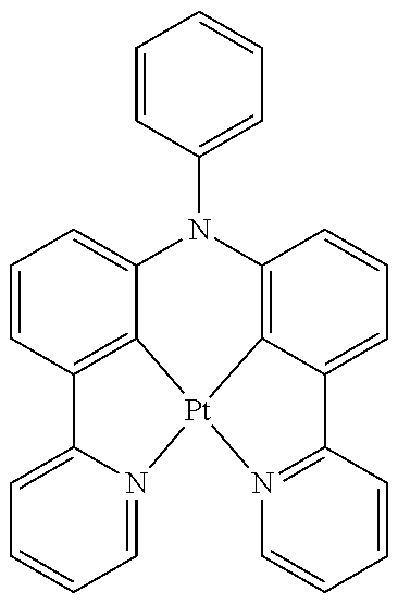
C1=CC2=C3C(=C1)N(C1=CC=CC=C1)C1=C4[Pt]3(N3=CC=CC=C23)N2=C(C4=CC=C1)C=CC=C2
